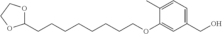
C(CCCCCCCOC1=CC(CO)=CC=C1C)C1OCCO1
